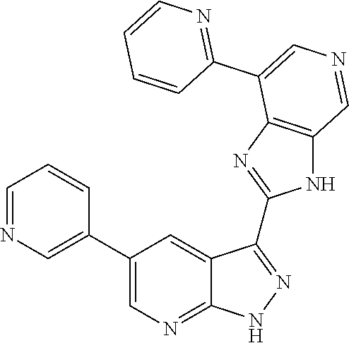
C1=NC=C(C2=CN=C3C(=C2)C(C2=NC4=C(N2)C=NC=C4C2=NC=CC=C2)=NN3)C=C1
